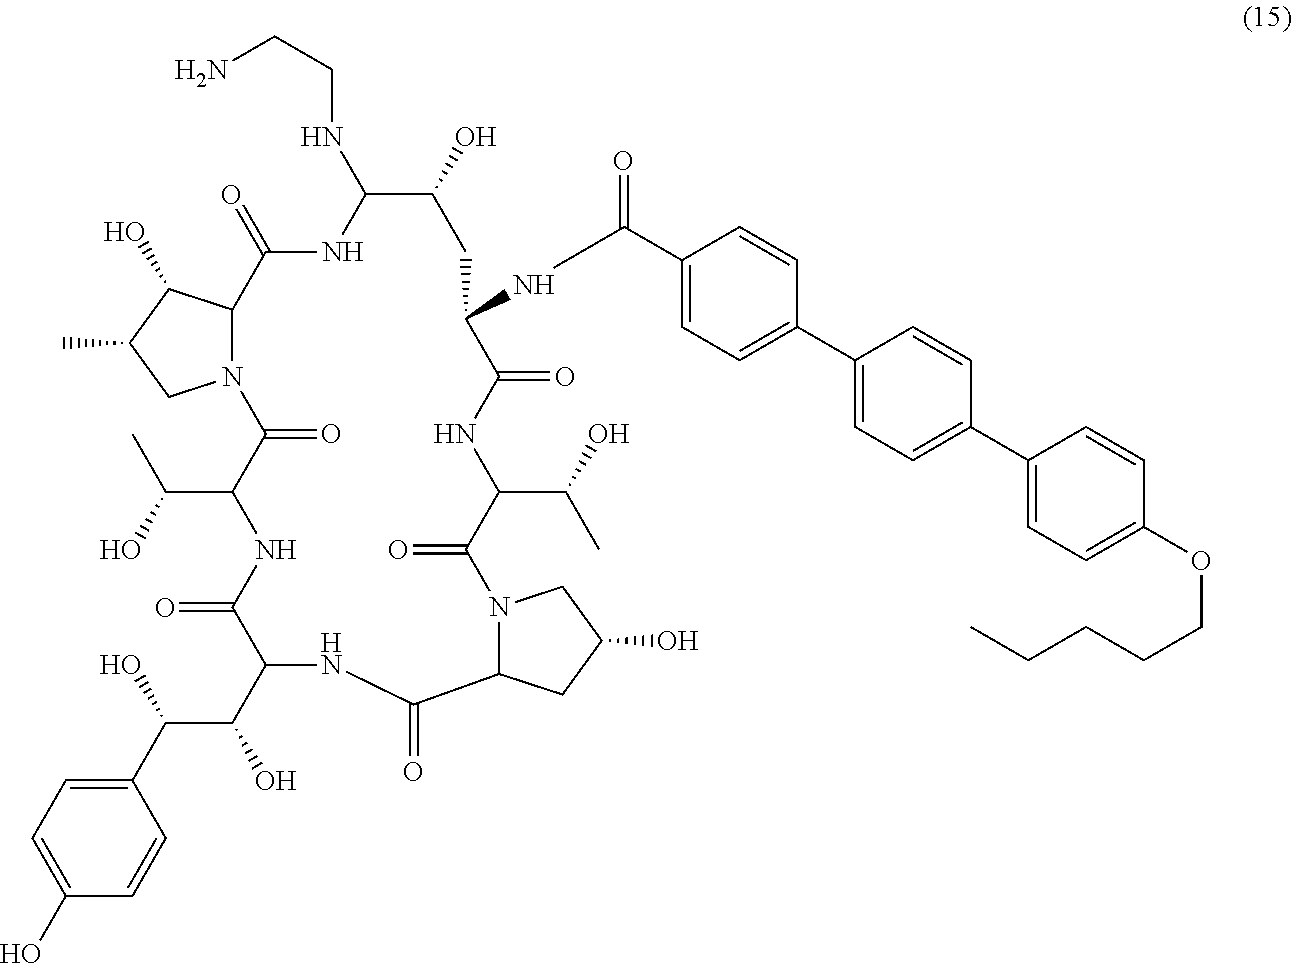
NCCNC1NC(=O)C2N(CC(C)C2O)C(=O)C(C(O)C)NC(=O)C(C(O)C(C2=CC=C(O)C=C2)O)NC(=O)C2N(C(=O)C(C(O)C)NC(=O)C(NC(C3=CC=C(C4=CC=C(C5=CC=C(OCCCCC)C=C5)C=C4)C=C3)=O)CC1O)CC(O)C2
